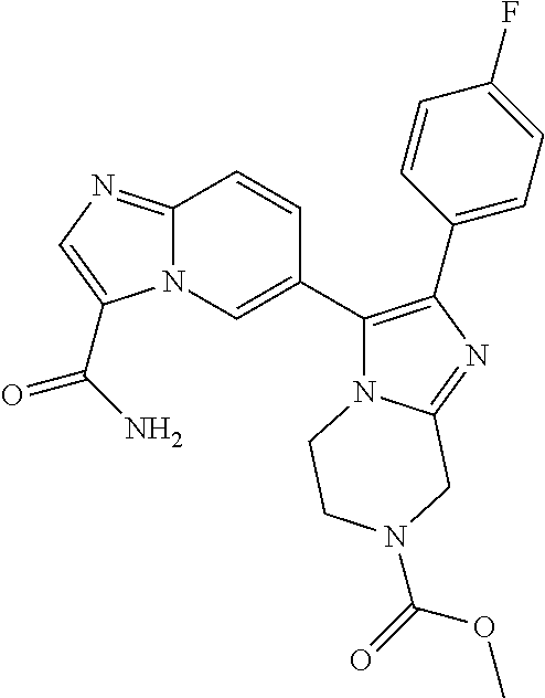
C12=NC=C(C(N)=O)N1C=C(C1=C(C3=CC=C(F)C=C3)N=C3N1CCN(C(=O)OC)C3)C=C2
